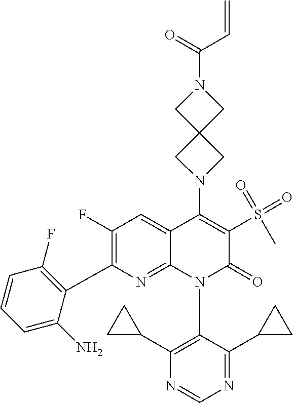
N1=CN=C(C2CC2)C(N2C(=O)C(S(=O)(=O)C)=C(N3CC4(C3)CN(C(=O)C=C)C4)C3=CC(F)=C(C4=C(F)C=CC=C4N)N=C23)=C1C1CC1
